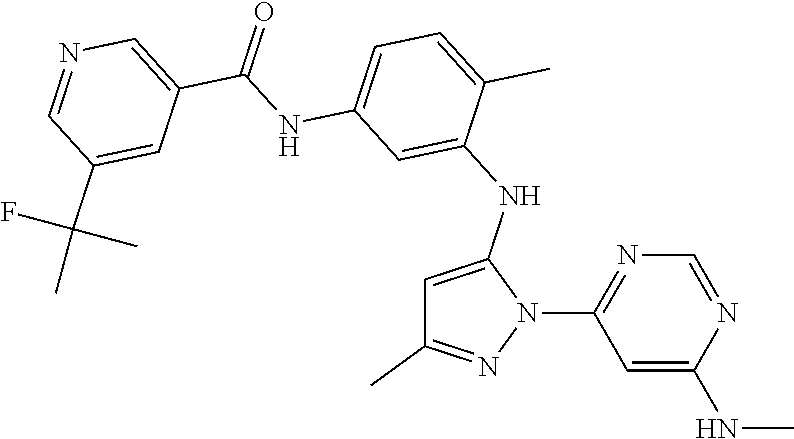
C1=C(NC2=CC(NC(C3=CN=CC(C(F)(C)C)=C3)=O)=CC=C2C)N(C2=NC=NC(NC)=C2)N=C1C
